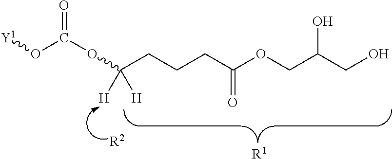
[Y1]OC(OC(CCCC(OCC(CO)O)=O)([H])[H])=O.[R1].[R2]
